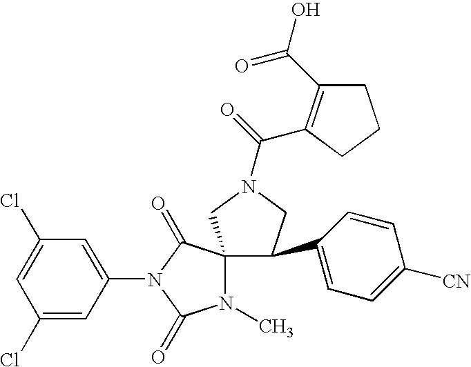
ClC1=CC(Cl)=CC(N2C(=O)C3(N(C)C2=O)C(C2=CC=C([CN])C=C2)CN(C(=O)C2=C(C(O)=O)CCC2)C3)=C1
